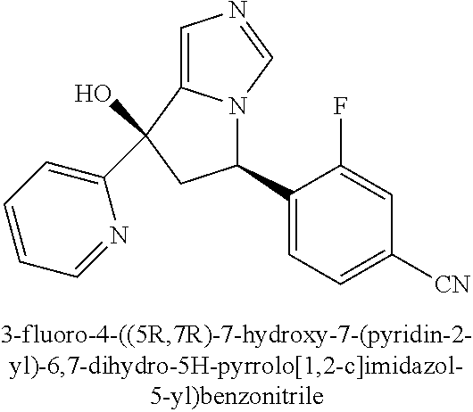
C1=C2N(C=N1)C(C1=CC=C([CN])C=C1F)CC2(C1=CC=CC=N1)O
